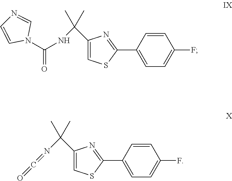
C1(C(C)(C)NC(=O)N2C=NC=C2)=CSC(C2=CC=C(F)C=C2)=N1.C1(C(C)(C)N=C=O)=CSC(C2=CC=C(F)C=C2)=N1
